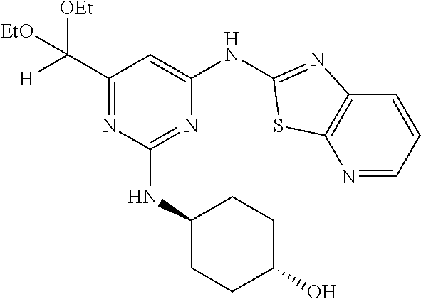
C1(C([OEt])([H])[EtO])=NC(NC2CCC(O)CC2)=NC(NC2=NC3=C(N=CC=C3)S2)=C1
